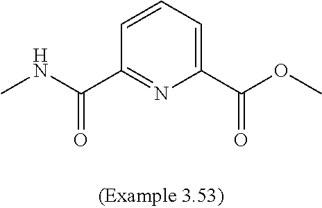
CNC(=O)C1=NC(C(=O)OC)=CC=C1
